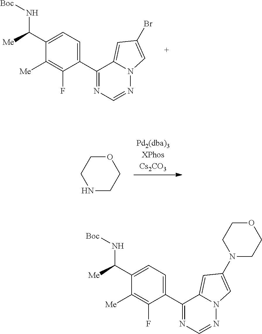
N12N=CN=C(C3=CC=C(C(N[Boc])[Me])C([Me])=C3F)C1=CC(Br)=C2.C1CNCCO1.N12N=CN=C(C3=CC=C(C(N[Boc])[Me])C([Me])=C3F)C1=CC(N1CCOCC1)=C2
